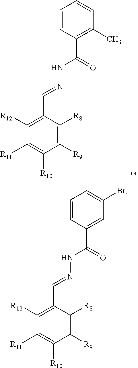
C1=CC(C(=O)NN=CC2=C([R12])C([R11])=C([R10])C([R9])=C2[R8])=C(C)C=C1.C1=CC(C(=O)NN=CC2=C([R12])C([R11])=C([R10])C([R9])=C2[R8])=CC(Br)=C1
